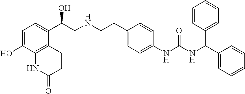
C1=C(O)C2=C(C(C(CNCCC3=CC=C(NC(NC(C4=CC=CC=C4)C4=CC=CC=C4)=O)C=C3)O)=C1)C=CC(=O)N2
